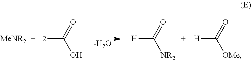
[-H2O].[2]C(=O)O.[H]C([NR2])=O.[H]C([OMe])=O
